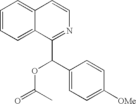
C1=CC=C2C(=C1)C=CN=C2C(OC(C)=O)C1=CC=C([OMe])C=C1
